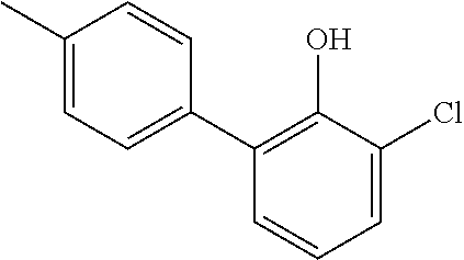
C1(C)=CC=C(C2=C(O)C(Cl)=CC=C2)C=C1
